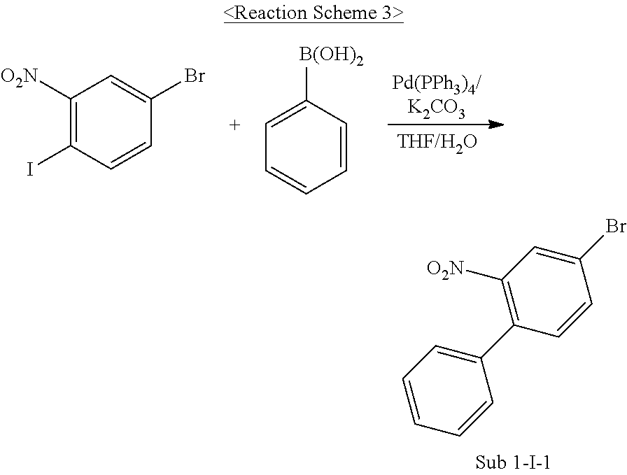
C1(C2=C([O2N])C=C(Br)C=C2)=CC=CC=C1.C1([O2N])=C(I)C=CC(Br)=C1.C1=C([B(OH)2])C=CC=C1
